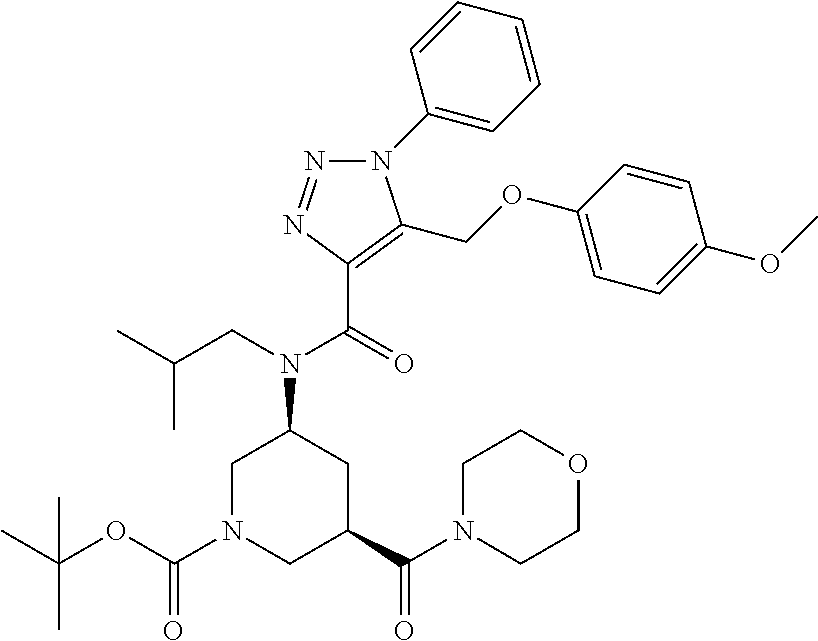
C1N(C(OC(C)(C)C)=O)CC(C(N2CCOCC2)=O)CC1N(CC(C)C)C(=O)C1=C(COC2=CC=C(OC)C=C2)N(C2=CC=CC=C2)N=N1
